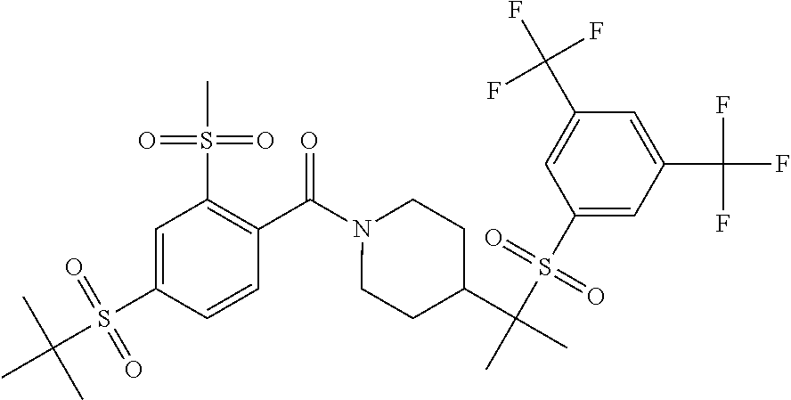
C1=C(S(C(C)(C)C)(=O)=O)C=CC(C(N2CCC(C(C)(S(C3=CC(C(F)(F)F)=CC(C(F)(F)F)=C3)(=O)=O)C)CC2)=O)=C1S(C)(=O)=O
